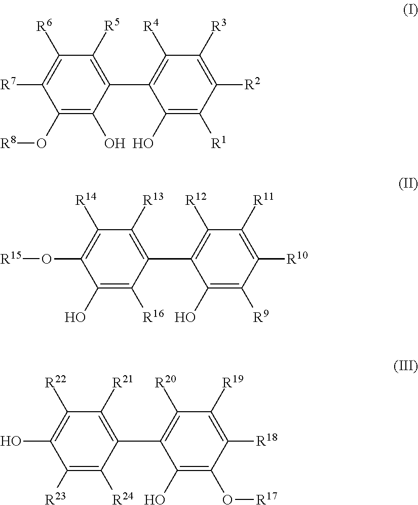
C1(O[R8])=C(O)C(C2=C([R4])C([R3])=C([R2])C([R1])=C2O)=C([R5])C([R6])=C1[R7].C1(O)=C([R16])C(C2=C([R12])C([R11])=C([R10])C([R9])=C2O)=C([R13])C([R14])=C1O[R15].C1([R23])=C([R24])C(C2=C([R20])C([R19])=C([R18])C(O[R17])=C2O)=C([R21])C([R22])=C1O
